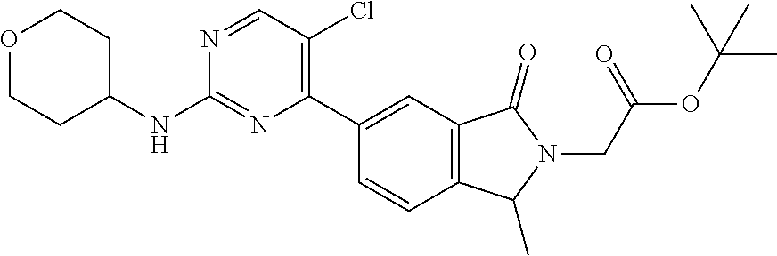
C1=CC(C2=C(Cl)C=NC(NC3CCOCC3)=N2)=CC2=C1C(C)N(CC(OC(C)(C)C)=O)C2=O
